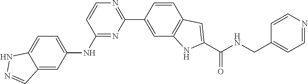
C12=CC=C(NC3=NC(C4=CC5=C(C=C4)C=C(C(NCC4=CC=NC=C4)=O)N5)=NC=C3)C=C1C=NN2
